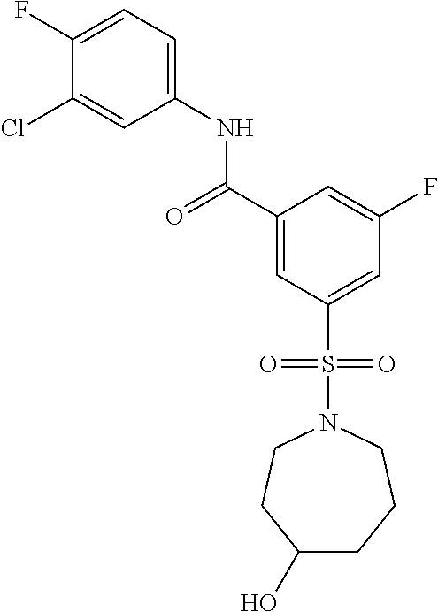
C1(F)=CC=C(NC(C2=CC(S(N3CCC(O)CCC3)(=O)=O)=CC(F)=C2)=O)C=C1Cl
